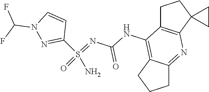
C1C2=C(C3(C1)CC3)N=C1C(=C2NC(N=S(=O)(N)C2=NN(C(F)F)C=C2)=O)CCC1
